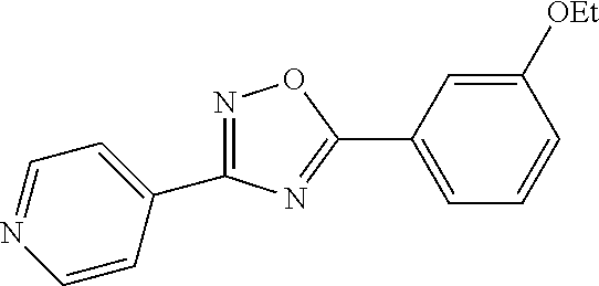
N1=C(C2=CC=NC=C2)N=C(C2=CC=CC([OEt])=C2)O1
